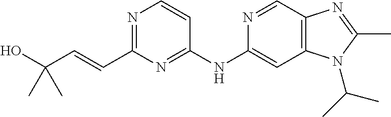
C1(NC2=CC3=C(C=N2)N=C(C)N3C(C)C)=NC(C=CC(O)(C)C)=NC=C1
